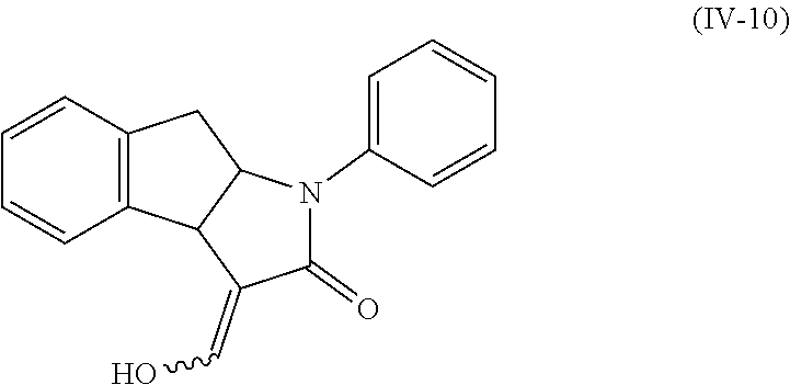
C12=C(C=CC=C1)CC1C2C(=CO)C(=O)N1C1=CC=CC=C1
